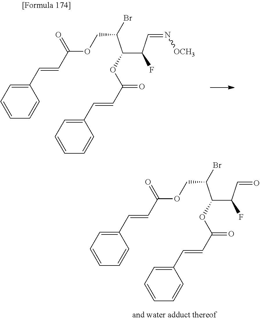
C(C(C(C(C=N[OCH3])F)OC(C=CC1=CC=CC=C1)=O)Br)OC(C=CC1=CC=CC=C1)=O.C(C(C(C(C=O)F)OC(C=CC1=CC=CC=C1)=O)Br)OC(C=CC1=CC=CC=C1)=O
